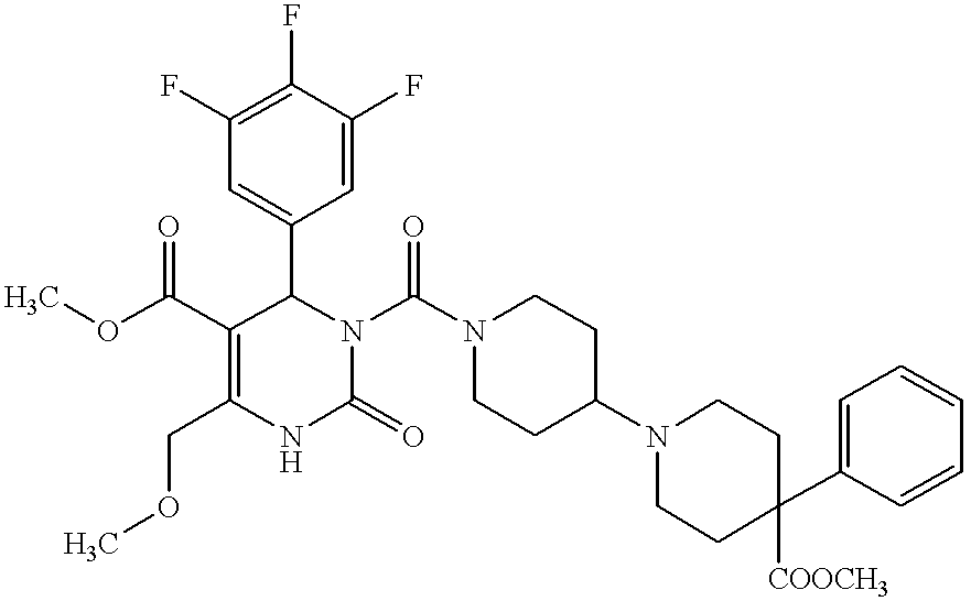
C1(COC)=C(C(OC)=O)C(C2=CC(F)=C(F)C(F)=C2)N(C(N2CCC(N3CCC([COOCH3])(C4=CC=CC=C4)CC3)CC2)=O)C(=O)N1
